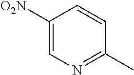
C1=C([O2N])C=CC(C)=N1
